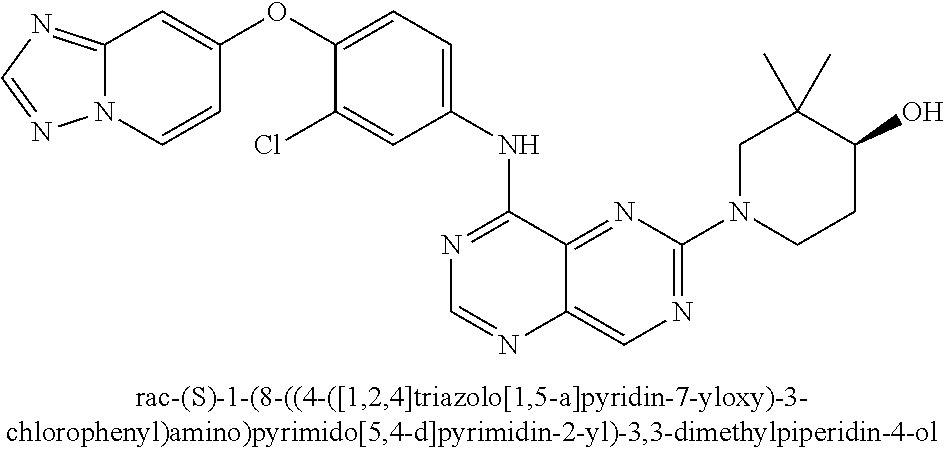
C1(OC2=CC=C(NC3=NC=NC4=CN=C(N5CCC(O)C(C)(C)C5)N=C34)C=C2Cl)=CC2=NC=NN2C=C1
